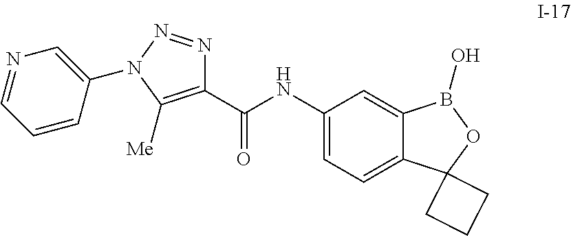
C1(C(NC2=CC=C3C(=C2)B(O)OC32CCC2)=O)=C([Me])N(C2=CN=CC=C2)N=N1
